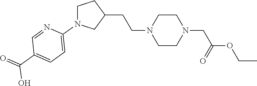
C1N(C2=CC=C(C(=O)O)C=N2)CC(CCN2CCN(CC(OCC)=O)CC2)C1
